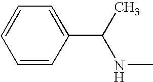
C1=CC(C(C)NC)=CC=C1
